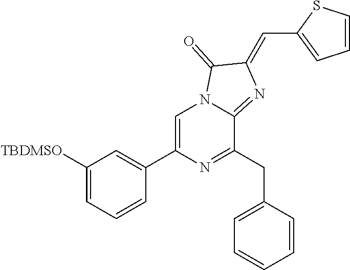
C1([TBDMSO])=CC=CC(C2=CN3C(=NC(=CC4=CC=CS4)C3=O)C(CC3=CC=CC=C3)=N2)=C1
